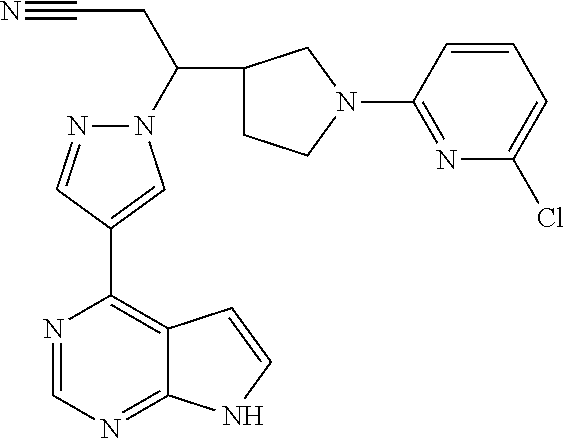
C(CC(N1N=CC(C2=C3C(=NC=N2)NC=C3)=C1)C1CCN(C2=NC(Cl)=CC=C2)C1)#N
